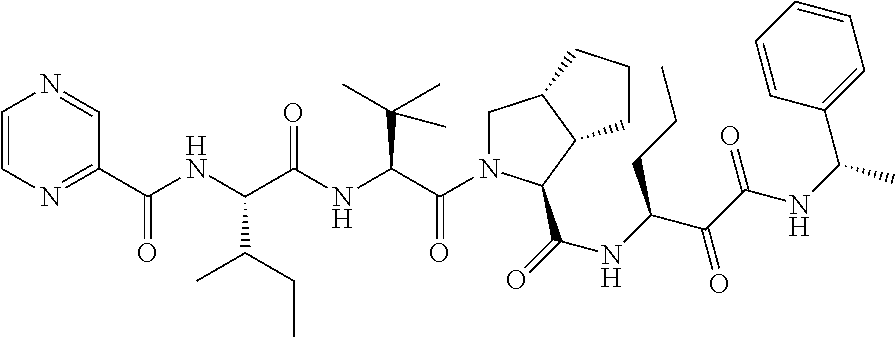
C1=CN=C(C(NC(C(NC(C(N2CC3C(C2C(=O)NC(C(C(NC(C)C2=CC=CC=C2)=O)=O)CCC)CCC3)=O)C(C)(C)C)=O)C(CC)C)=O)C=N1
